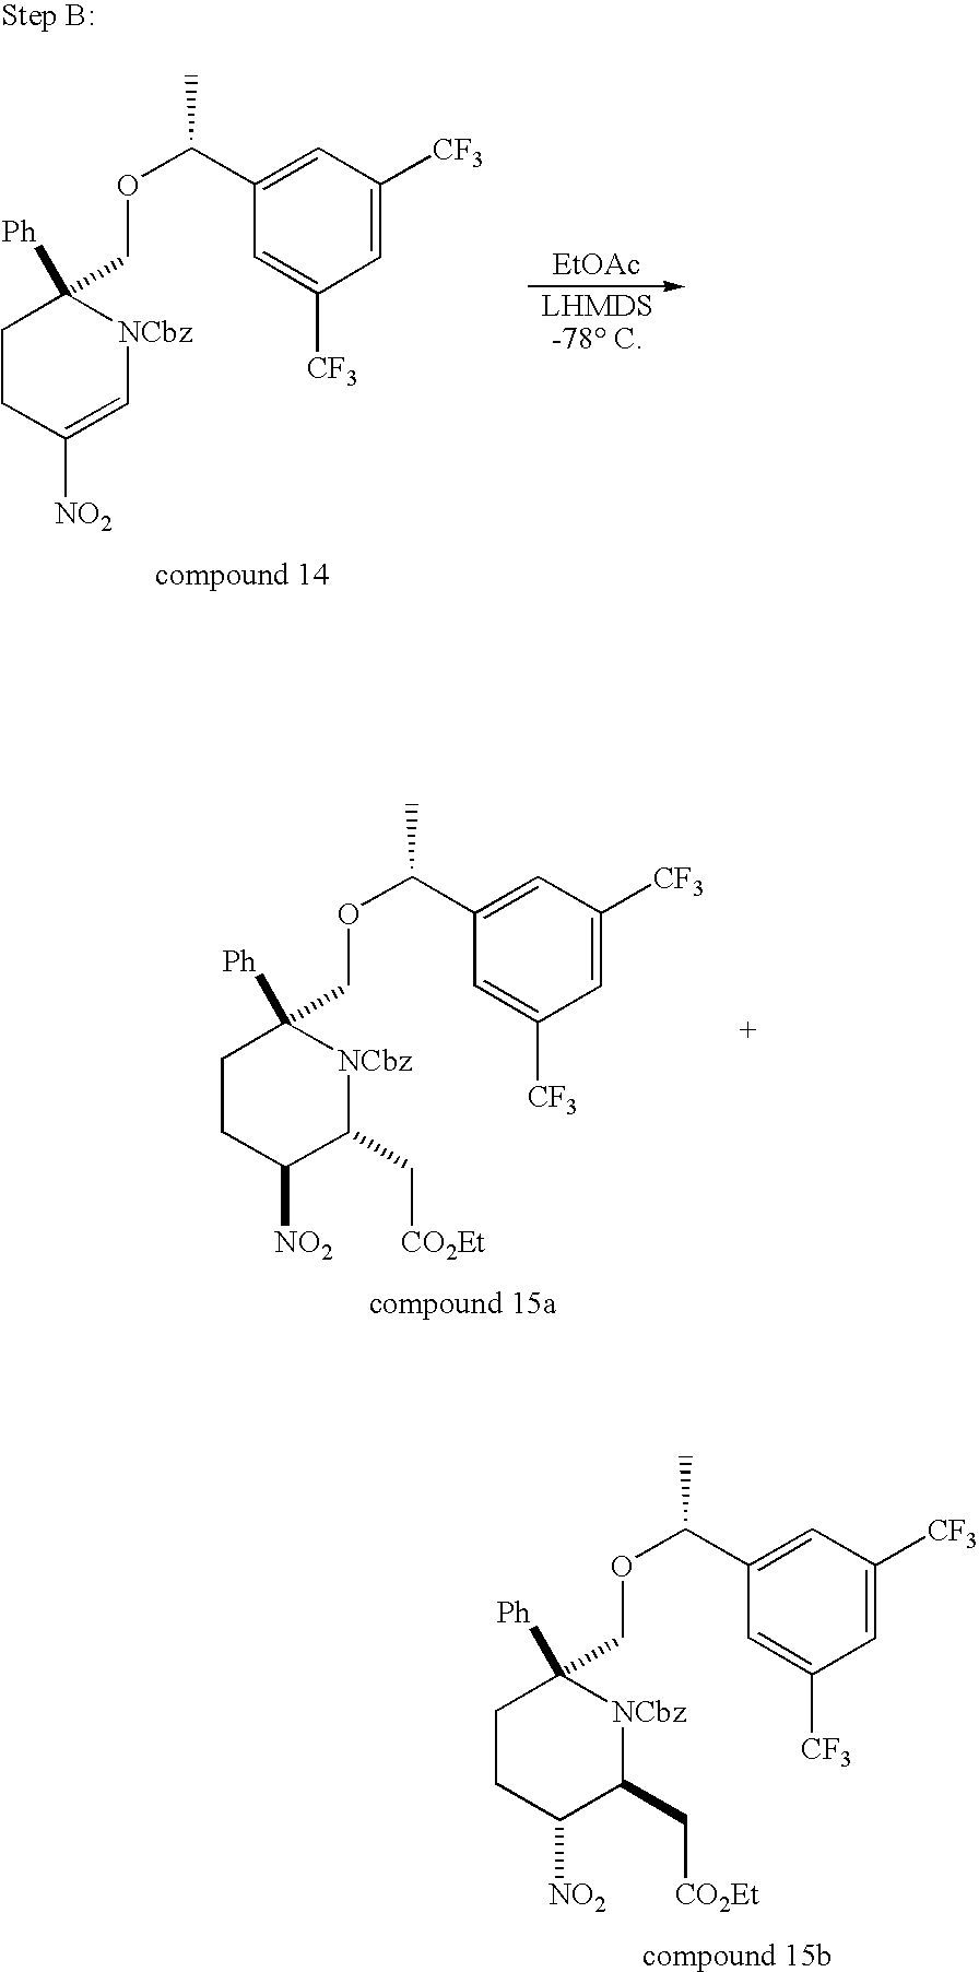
C1=C([CF3])C=C(C(OCC2([Ph])CCC([NO2])C(C[CO2Et])[NCbz]2)C)C=C1[CF3].C1=C([CF3])C=C(C(OCC2([Ph])CCC([NO2])C(C[CO2Et])[NCbz]2)C)C=C1[CF3].C1=C([CF3])C=C(C(OCC2([Ph])CCC([NO2])=C[NCbz]2)C)C=C1[CF3].[EtOAc]
